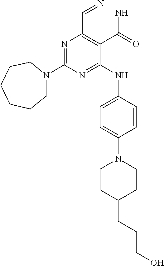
N1=C(N2CCCCCC2)N=C(NC2=CC=C(N3CCC(CCCO)CC3)C=C2)C(C(N)=O)=C1C=N
